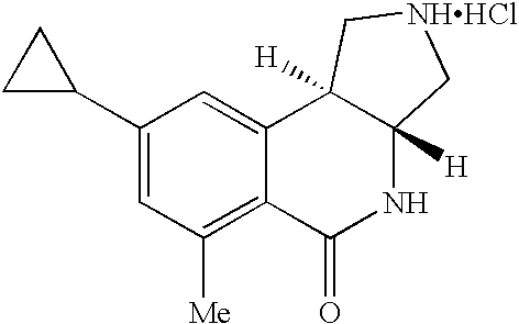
C1(C2CC2)=CC([Me])=C2C(=C1)C1([H])C([H])(NC2=O)C[NHHCl]C1
